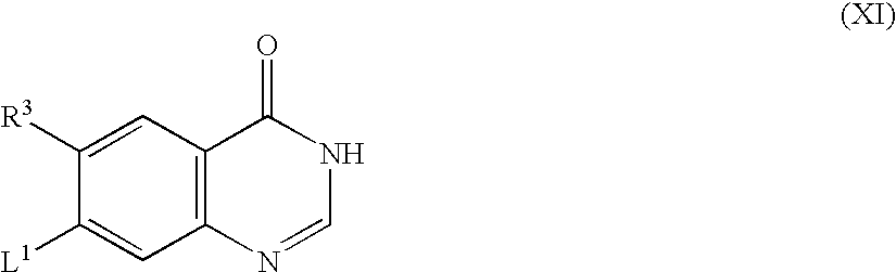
C1([R3])=CC2=C(C=C1[L1])N=CNC2=O
